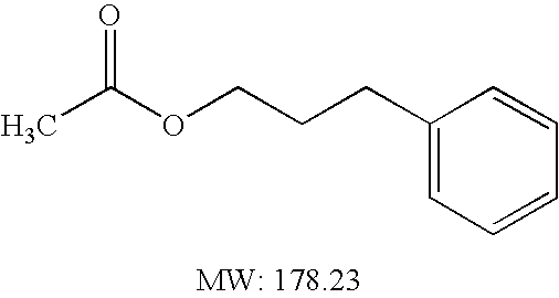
CC(OCCCC1=CC=CC=C1)=O
